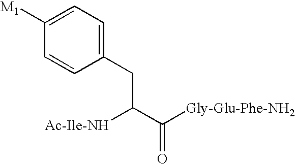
C1=C([M1])C=CC(CC(C([Gly-Glu-Phe-NH2])=O)[Ac-Ile-NH])=C1
